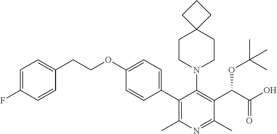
C1(C2=C(C)N=C(C)C(C(C(O)=O)OC(C)(C)C)=C2N2CCC3(CC2)CCC3)=CC=C(OCCC2=CC=C(F)C=C2)C=C1
